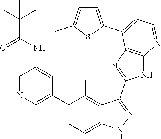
C1=NC=C(C2=CC=C3C(=C2F)C(C2=NC4=C(N2)N=CC=C4C2=CC=C(C)S2)=NN3)C=C1NC(C(C)(C)C)=O
